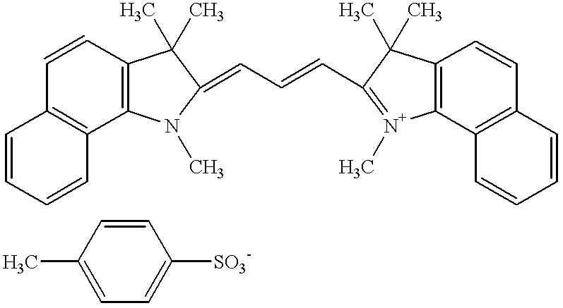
C1=CC2=C(C3=C1C=CC=C3)N(C)C(=CC=CC1=[N+](C)C3=C(C1(C)C)C=CC1=C3C=CC=C1)C2(C)C.C1(C)=CC=C([SO3-])C=C1
